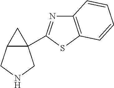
C12(C3=NC4=C(S3)C=CC=C4)C(CNC1)C2
